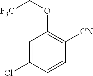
C1=C(Cl)C=CC([CN])=C1OC[F3C]
